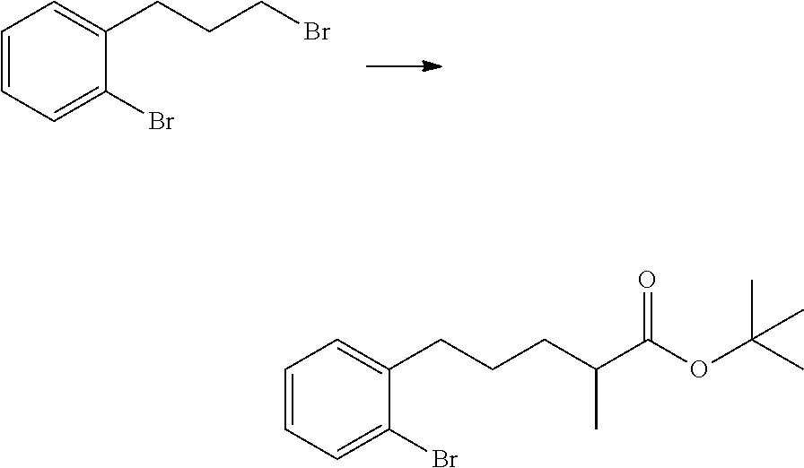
C1=CC=C(Br)C(CCCBr)=C1.C1=CC=C(Br)C(CCCC(C(OC(C)(C)C)=O)C)=C1
